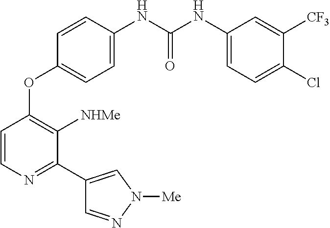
C1=C(NC(NC2=CC=C(Cl)C([CF3])=C2)=O)C=CC(OC2=C([NHMe])C(C3=CN([Me])N=C3)=NC=C2)=C1
